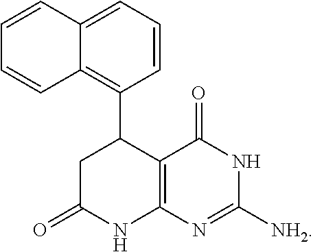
C1=CC2=CC=CC(C3CC(=O)NC4=C3C(=O)NC([NH2])=N4)=C2C=C1
